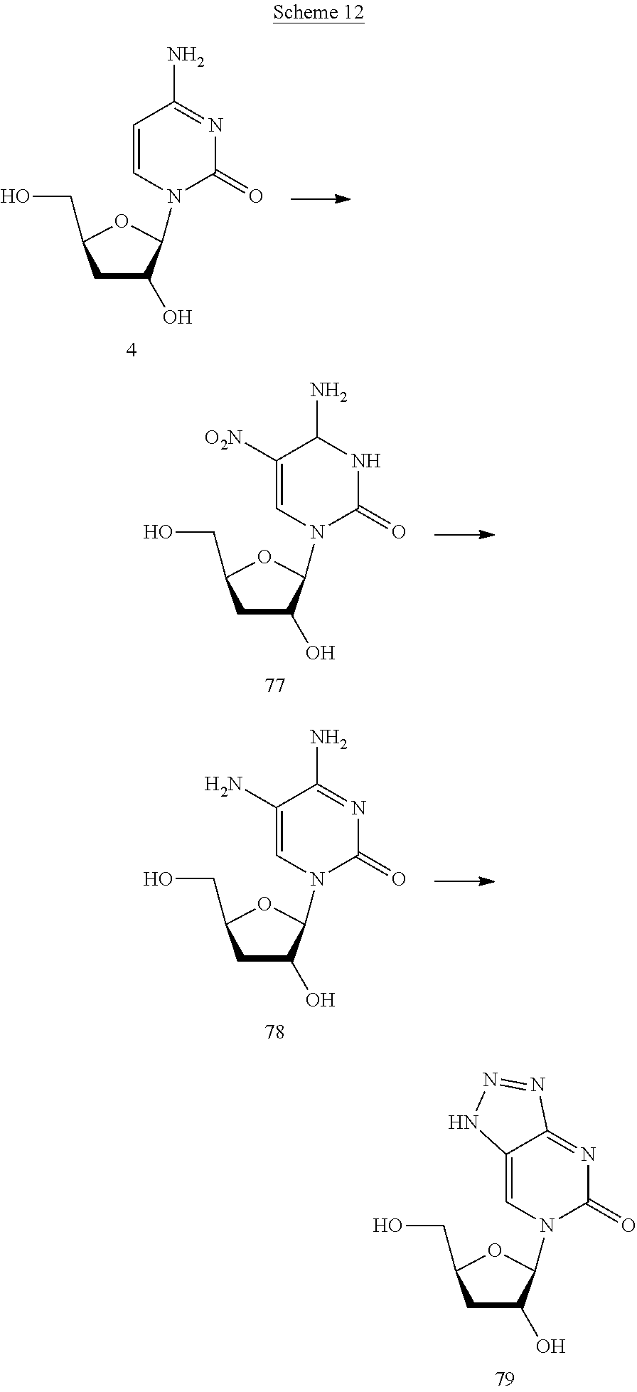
C1(O)CC(CO)OC1N1C=C2C(=NC1=O)N=NN2.C1(O)CC(CO)OC1N1C=CC(N)=NC1=O.C1(O)CC(CO)OC1N1C=C([O2N])C(N)NC1=O.C1(O)CC(CO)OC1N1C=C(N)C(N)=NC1=O
